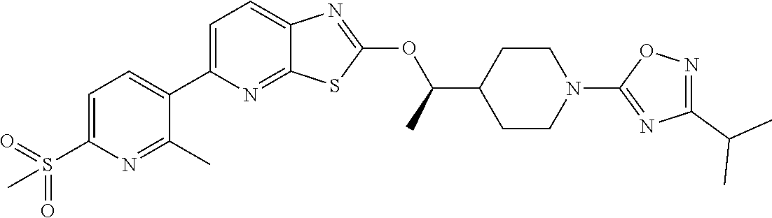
C1=C(C2=CC=C(S(C)(=O)=O)N=C2C)N=C2C(=C1)N=C(OC(C1CCN(C3=NC(C(C)C)=NO3)CC1)C)S2
